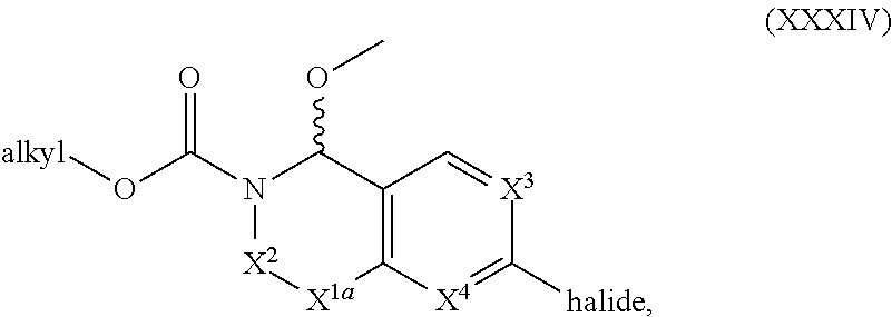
C12=C(C(OC)N(C(O[alkyl])=O)[X2][X1a]1)C=[X3]C([halide])=[X4]2
